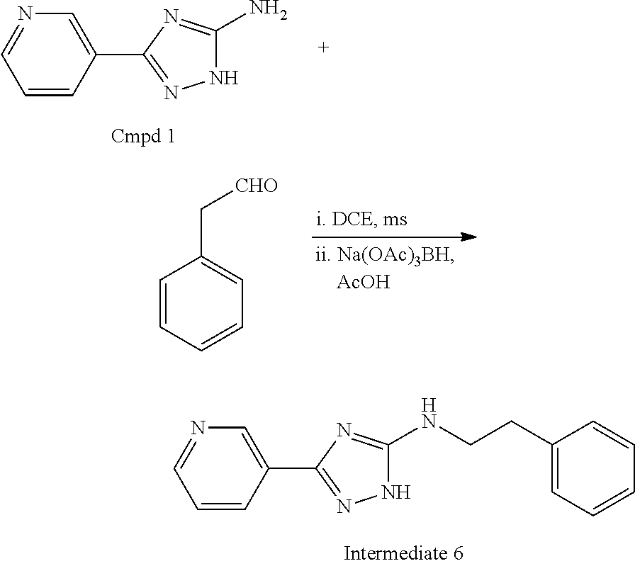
C1=CC(C2=NNC(N)=N2)=CN=C1.C1=CC=CC=C1C[CHO].C1=CC(C2=NNC(NCCC3=CC=CC=C3)=N2)=CN=C1
